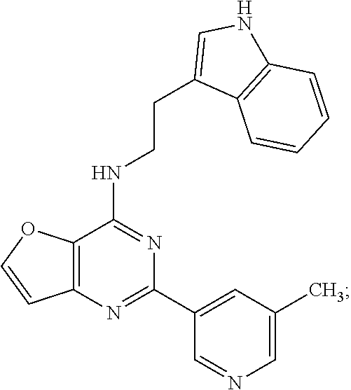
C1(C2=CC(C)=CN=C2)=NC2=C(C(NCCC3=CNC4=C3C=CC=C4)=N1)OC=C2
